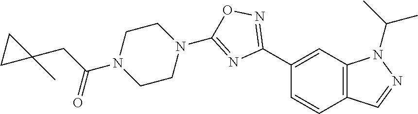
C1(C2=NOC(N3CCN(C(CC4(C)CC4)=O)CC3)=N2)=CC2=C(C=C1)C=NN2C(C)C
